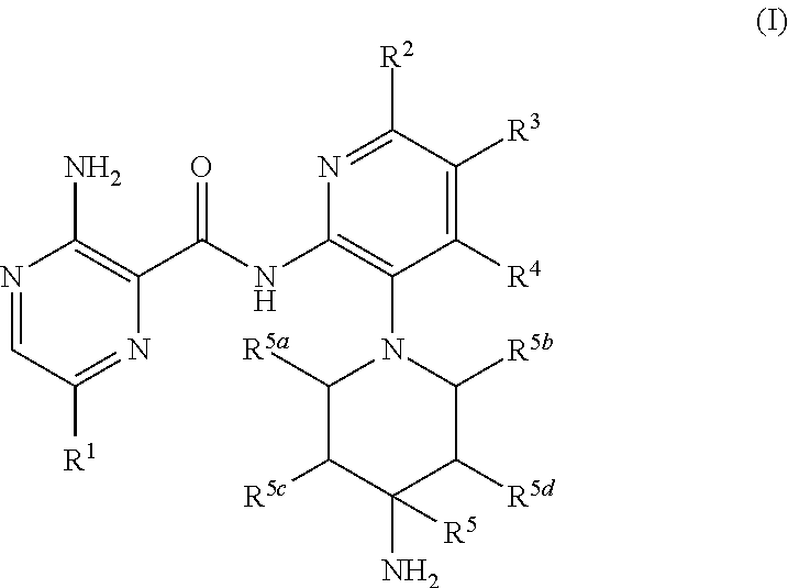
N1=CC([R1])=NC(C(NC2=C(N3C([R5a])C([R5c])C(N)([R5])C([R5d])C3[R5b])C([R4])=C([R3])C([R2])=N2)=O)=C1N
